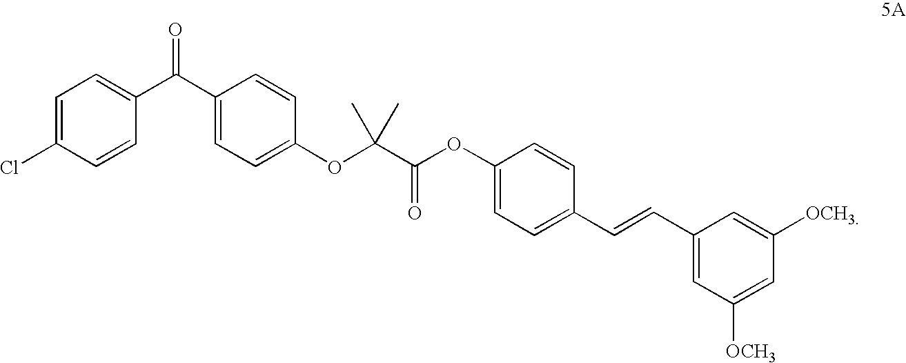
C1=C(Cl)C=CC(C(C2=CC=C(OC(C(OC3=CC=C(C=CC4=CC([OCH3])=CC([OCH3])=C4)C=C3)=O)(C)C)C=C2)=O)=C1
